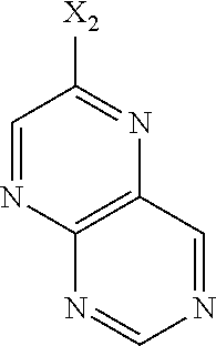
C1=NC2=C(N=C1[X2])C=NC=N2
